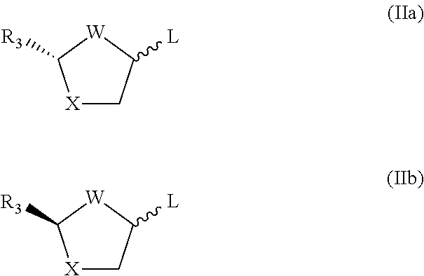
[X]1CC([L])[W]C1[R3].[X]1CC([L])[W]C1[R3]
